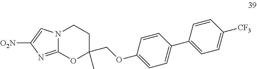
C1CN2C(=NC([O2N])=C2)OC1(COC1=CC=C(C2=CC=C([CF3])C=C2)C=C1)C
